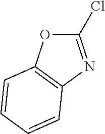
C1(Cl)=NC2=C(O1)C=CC=C2
